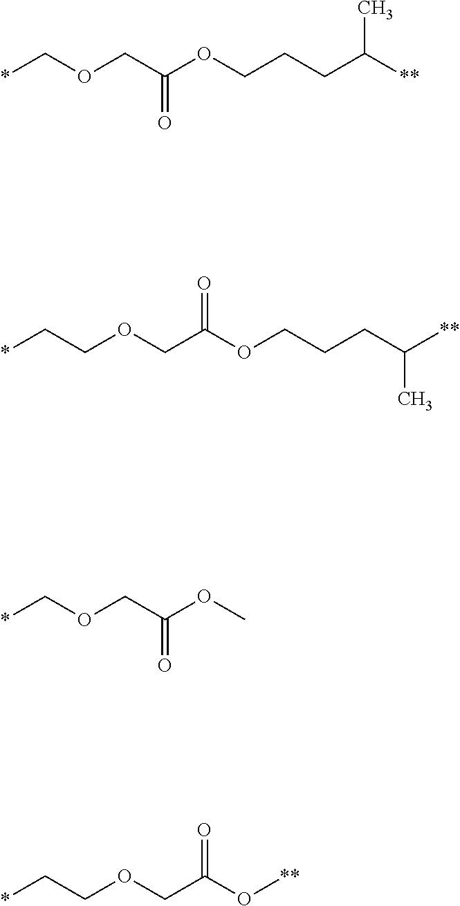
*COCC(OCCCC([**])C)=O.*CCOCC(OCCCC([**])C)=O.*COCC(OC)=O.*CCOCC(O[**])=O
